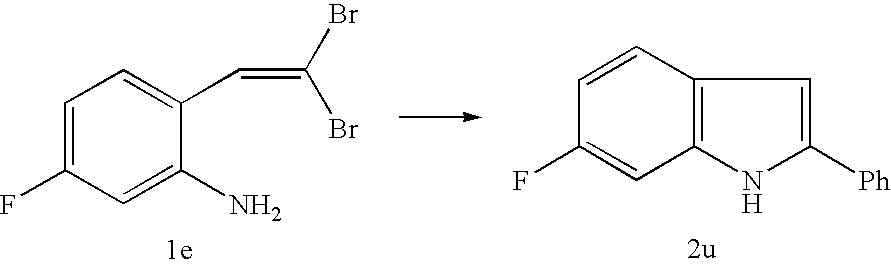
C1=CC2=C(C=C1F)NC([Ph])=C2.C1=C(F)C=C(N)C(C=C(Br)Br)=C1
